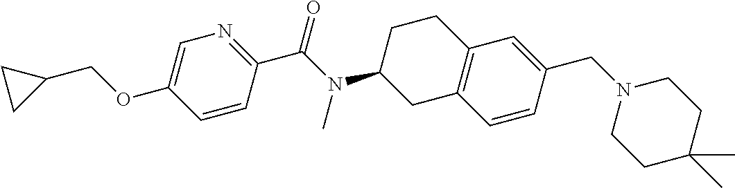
C1=C(OCC2CC2)C=CC(C(N(C2CC3=C(CC2)C=C(CN2CCC(C)(C)CC2)C=C3)C)=O)=N1
